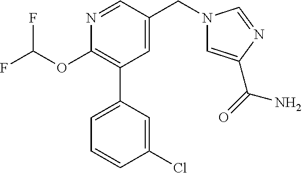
C1(OC(F)F)=C(C2=CC=CC(Cl)=C2)C=C(CN2C=C(C(=O)N)N=C2)C=N1
